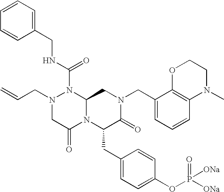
N1(C(NCC2=CC=CC=C2)=O)N(CC=C)CC(=O)N2C1CN(CC1=CC=CC3=C1OCCN3C)C(=O)C2CC1=CC=C(OP([ONa])(=O)[ONa])C=C1
